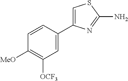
C1=CC(C2=CSC(N)=N2)=CC([OCF3])=C1[MeO]
